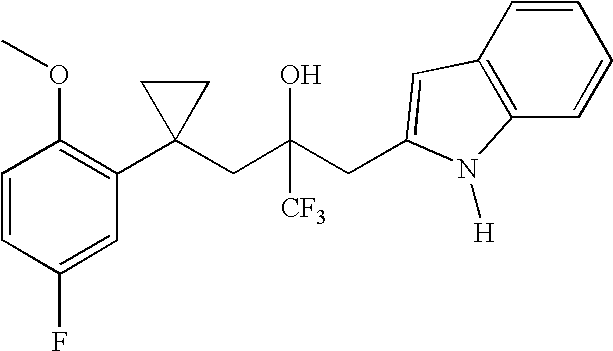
C1(F)=CC(C2(CC(CC3=CC4=C(C=CC=C4)N3[H])(O)[CF3])CC2)=C(OC)C=C1
